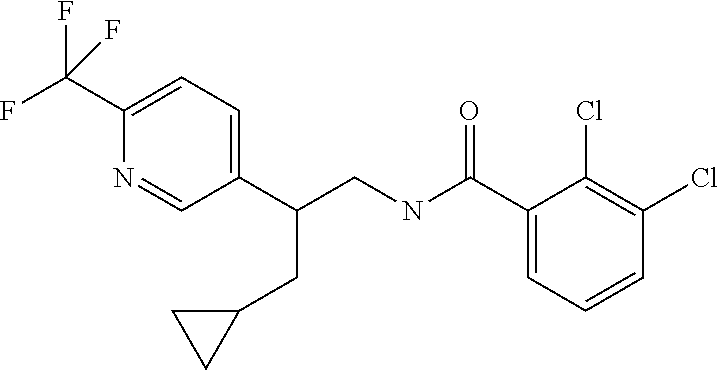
C1(C(CNC(=O)C2=CC=CC(Cl)=C2Cl)CC2CC2)=CC=C(C(F)(F)F)N=C1
